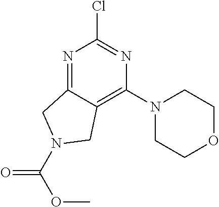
N1=C2C(=C(N3CCOCC3)N=C1Cl)CN(C(OC)=O)C2
